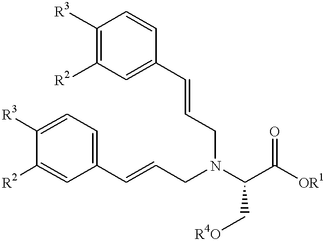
C1([R3])=C([R2])C=C(C=CCN(C(C([OR1])=O)C[R4O])CC=CC2=CC=C([R3])C([R2])=C2)C=C1
